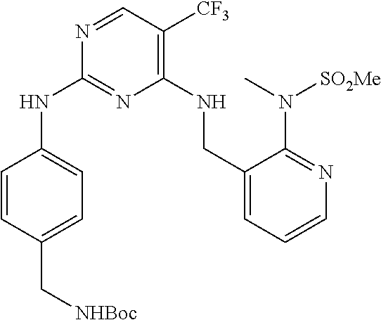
C1=CC(C[NHBoc])=CC=C1NC1=NC(NCC2=CC=CN=C2N(C)[SO2Me])=C([CF3])C=N1
